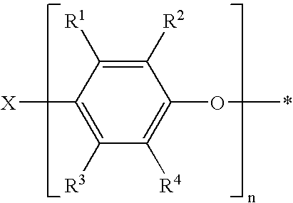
C1([R2])=C([R1])C([X])=C([R3])C([R4])=C1O*
